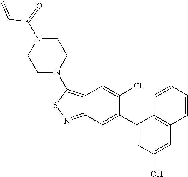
N1(C2=C3C(=NS2)C=C(C2=CC(O)=CC4=C2C=CC=C4)C(Cl)=C3)CCN(C(=O)C=C)CC1
